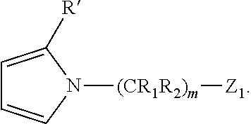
C1=CC=C([R])N1[(CR1R2)m][Z1]
